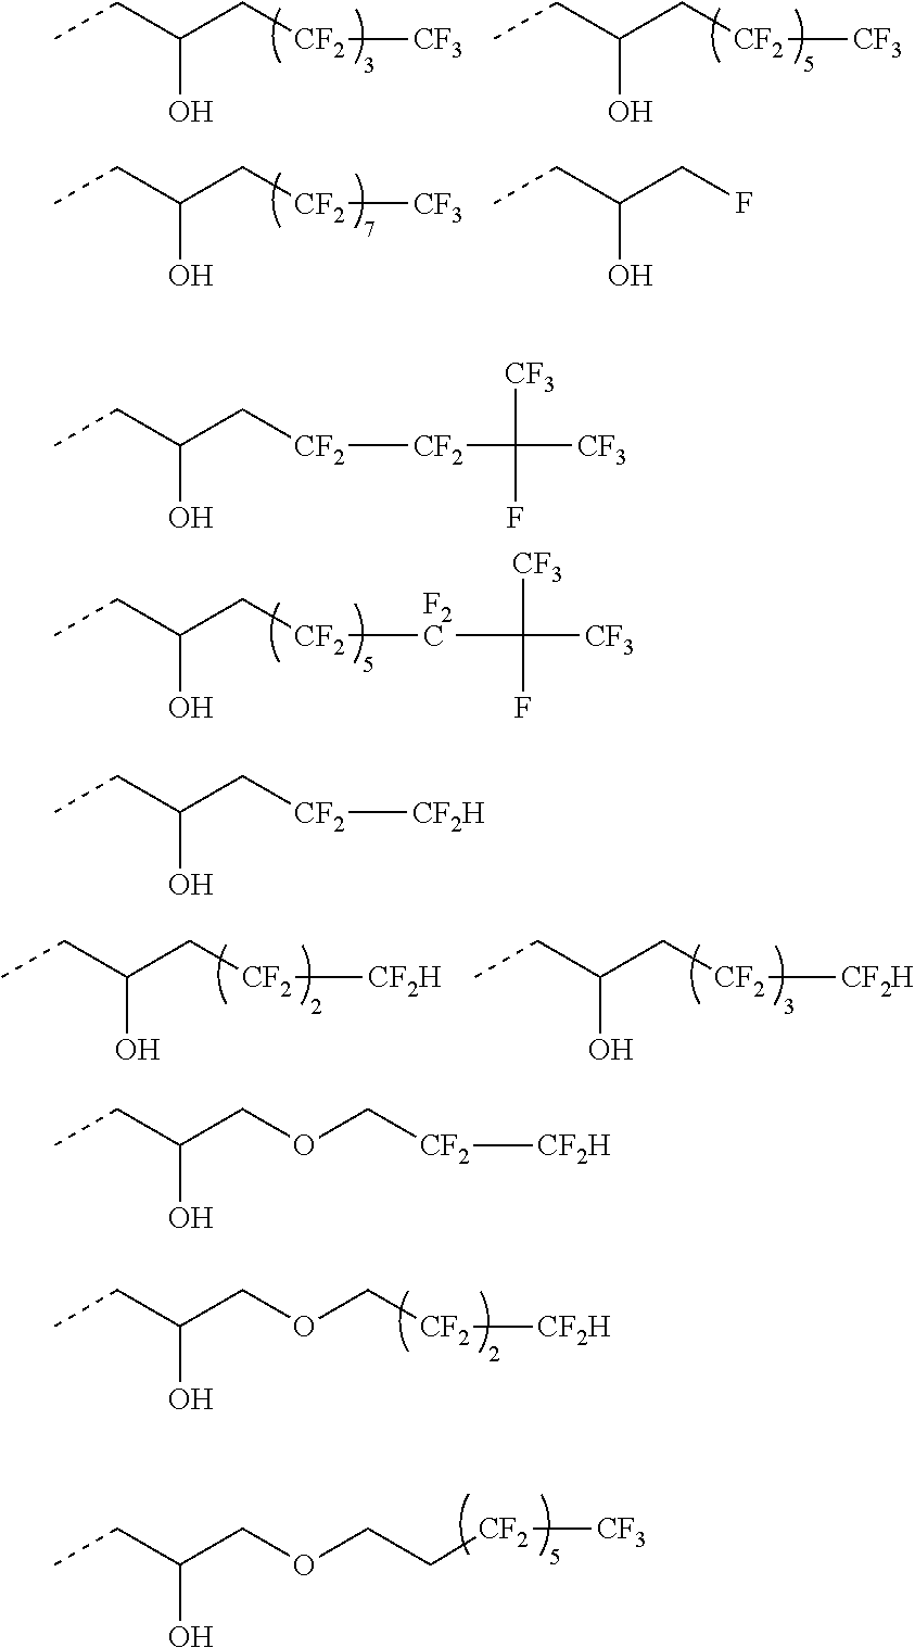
CCC(C[CF2][CF3])O.CCC(C[CF2][CF3])O.CCC(C[CF2][CF3])O.CCC(CF)O.CCC(C[CF2][CF2]C([CF3])(F)[CF3])O.CCC(C[CF2][F2C]C([CF3])(F)[CF3])O.CCC(C[CF2][CF2H])O.CCC(C[CF2][CF2H])O.C(COC[CF2][CF2H])(CC)O.C(COCC[CF2][CF3])(CC)O.CCC(C[CF2][CF2H])O.C(COC[CF2][CF2H])(CC)O
